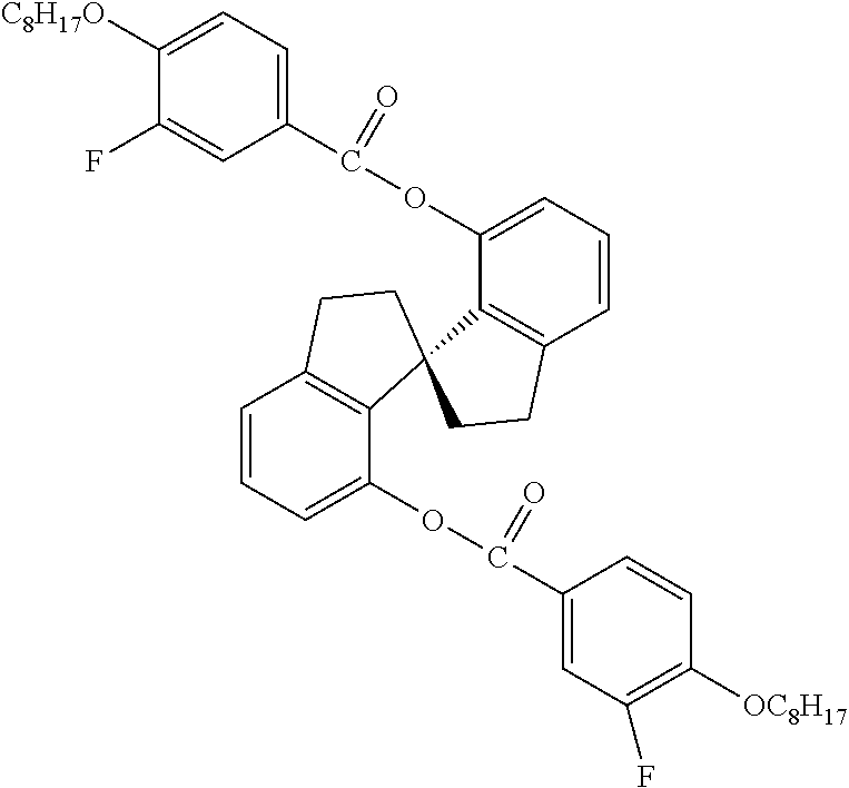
C1(C(OC2=CC=CC3=C2C2(C4=C(C=CC=C4OC(C4=CC(F)=C([OC8H17])C=C4)=O)CC2)CC3)=O)=CC=C([C8H17O])C(F)=C1
